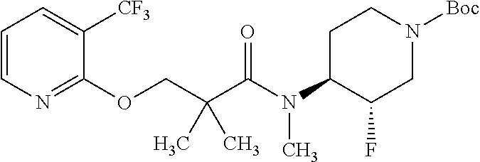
C1([CF3])=CC=CN=C1OCC(C(N(C1C(F)CN([Boc])CC1)C)=O)(C)C
